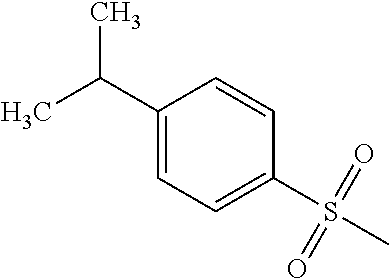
C1(S(C)(=O)=O)=CC=C(C(C)C)C=C1
